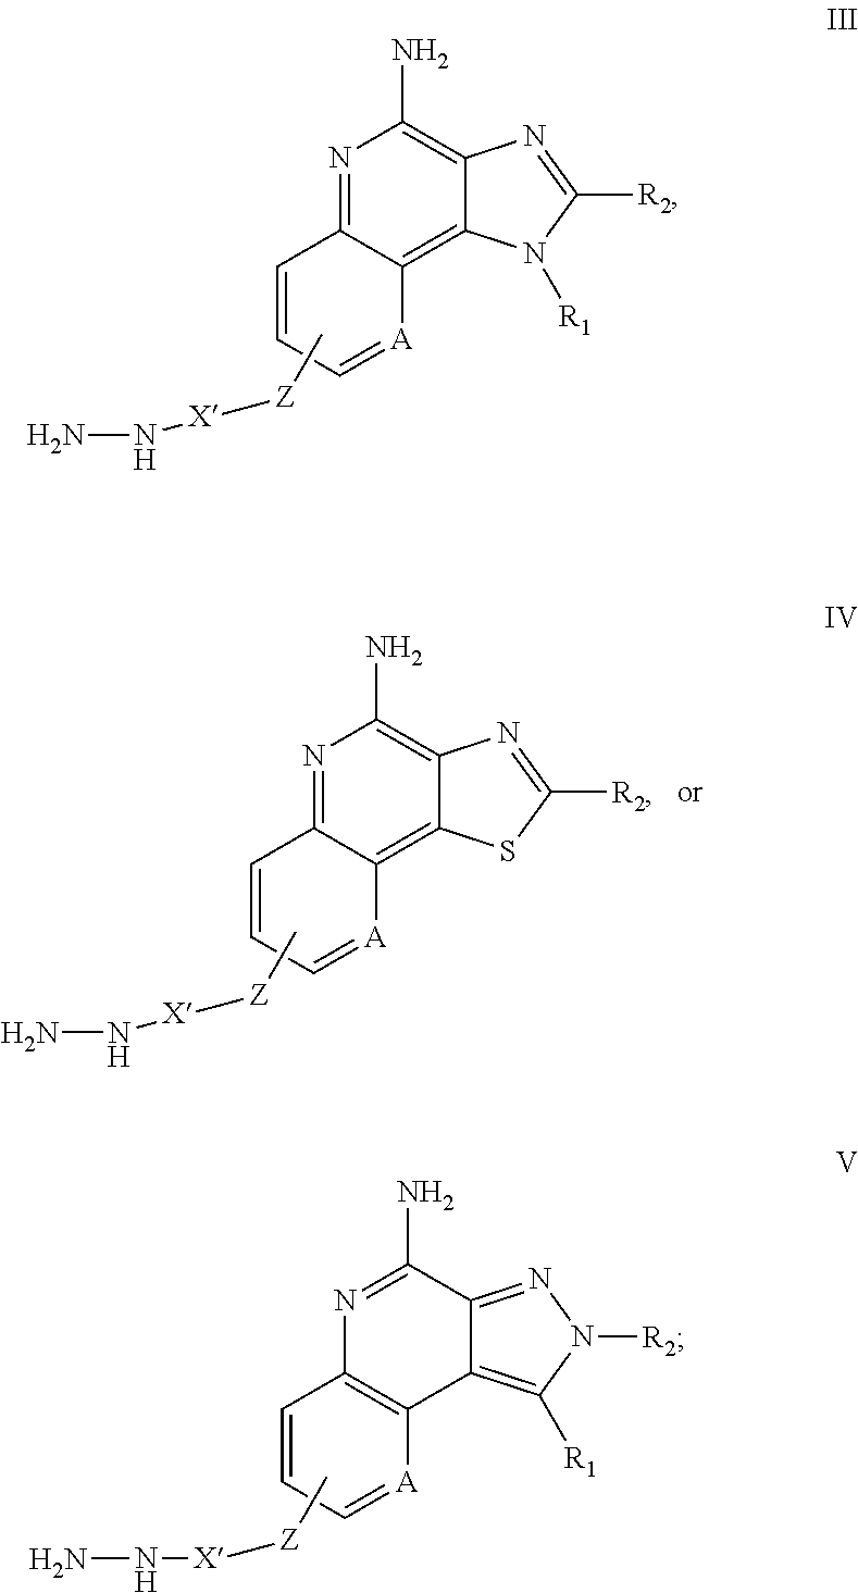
N1=C2C(=C3C(=C1N)N=C([R2])N3[R1])[A]=CC=C2.C[Z][X]NN.N1=C2C(=C3C(=C1N)N=C([R2])S3)[A]=CC=C2.C[Z][X]NN.N1=C(N)C2=NN([R2])C([R1])=C2C2=C1C=CC=[A]2.C[Z][X]NN
